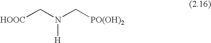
[HOOC]CN(C[PO(OH)2])[H]
